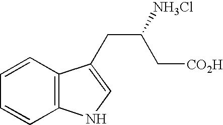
C12=C(C=CC=C1)C(CC(C[CO2H])[NH3Cl])=CN2
